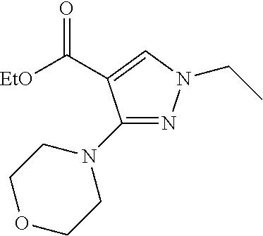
C1(N2CCOCC2)=NN(CC)C=C1C([EtO])=O
